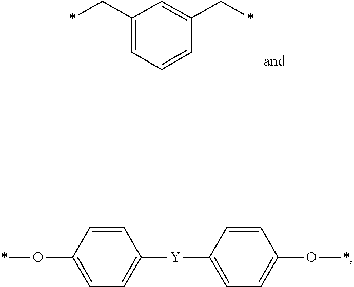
*CC1=CC=CC(C*)=C1.*OC1=CC=C([Y]C2=CC=C(O*)C=C2)C=C1
